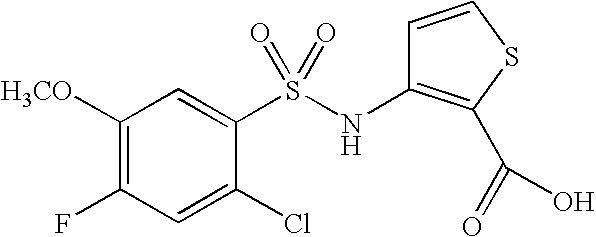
C1([H3CO])=C(F)C=C(Cl)C(S(NC2=C(C(=O)O)SC=C2)(=O)=O)=C1
